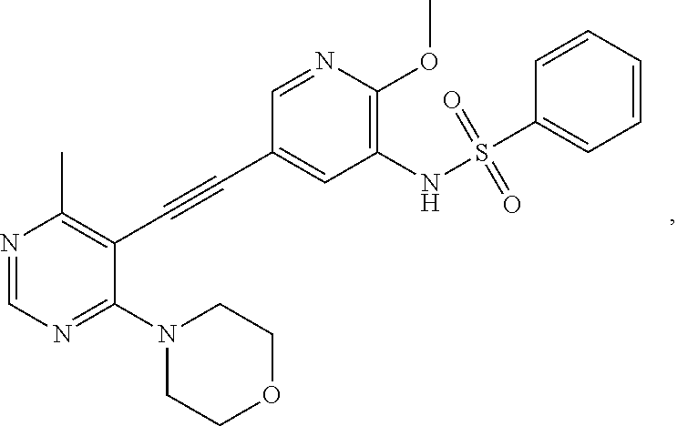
N1=CN=C(N2CCOCC2)C(C#CC2=CC(NS(C3=CC=CC=C3)(=O)=O)=C(OC)N=C2)=C1C
